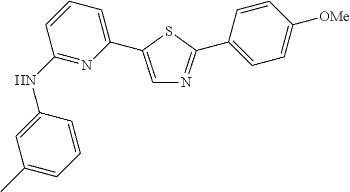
C1(NC2=NC(C3=CN=C(C4=CC=C([OMe])C=C4)S3)=CC=C2)=CC(C)=CC=C1
